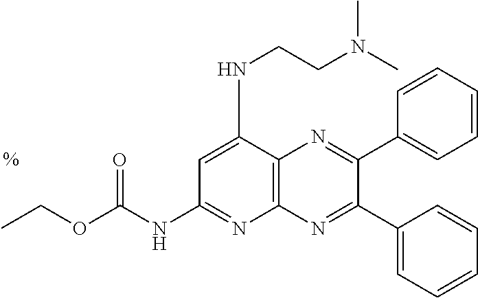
CCOC(NC1=NC2=C(C(NCCN(C)C)=C1)N=C(C1=CC=CC=C1)C(C1=CC=CC=C1)=N2)=O
